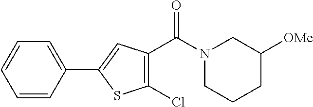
C1=CC(C2=CC(C(N3CCCC([OMe])C3)=O)=C(Cl)S2)=CC=C1
